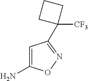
NC1=CC(C2([CF3])CCC2)=NO1
